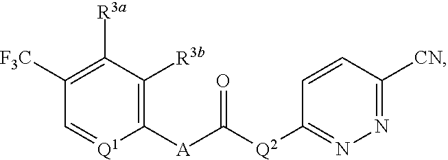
[Q2](C([A]C1=C([R3b])C([R3a])=C([F3C])C=[Q1]1)=O)C1=NN=C([CN])C=C1
